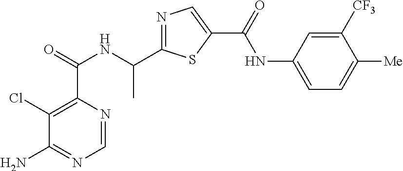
C1=NC(C(=O)NC(C2=NC=C(C(=O)NC3=CC=C([Me])C([CF3])=C3)S2)C)=C(Cl)C(N)=N1
